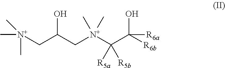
[N+](CC(O)C[N+](C(C([R6b])([R6a])O)([R5a])[R5b])(C)C)(C)(C)C
